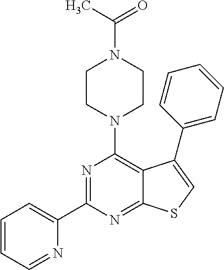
C1(C2=NC(N3CCN(C(C)=O)CC3)=C3C(=N2)SC=C3C2=CC=CC=C2)=CC=CC=N1
